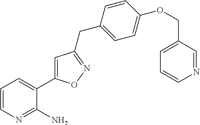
C1=CN=C(N)C(C2=CC(CC3=CC=C(OCC4=CC=CN=C4)C=C3)=NO2)=C1
